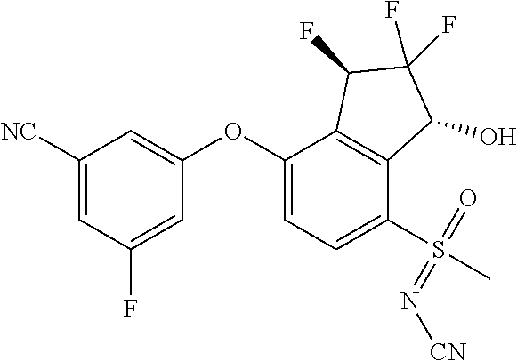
C1([NC])=CC(F)=CC(OC2=CC=C(S(C)(=N[CN])=O)C3=C2C(F)C(F)(F)C3O)=C1
